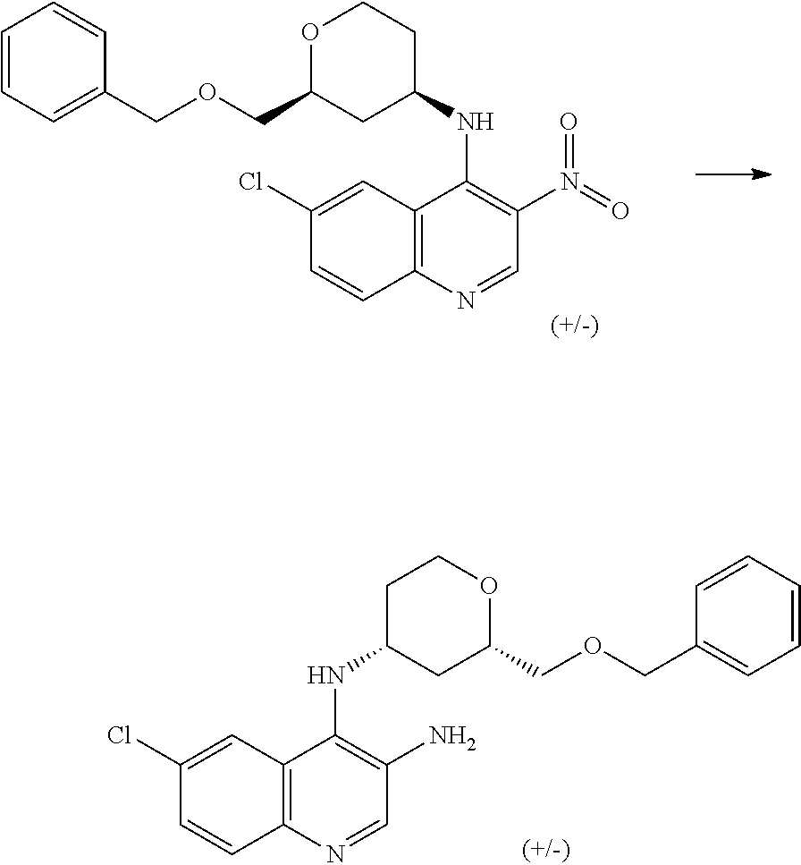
C1(Cl)=CC2=C(C=C1)N=CC(N(=O)=O)=C2NC1CCOC(COCC2=CC=CC=C2)C1.C1(Cl)=CC2=C(C=C1)N=CC(N)=C2NC1CC(COCC2=CC=CC=C2)OCC1
